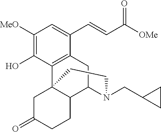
C1([MeO])=C(O)C2=C(C(C=CC(=O)[OMe])=C1)CC1C3C2(CC(=O)CC3)CCN1CC1CC1
